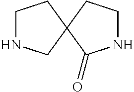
C1NCC2(C1)CCNC2=O
